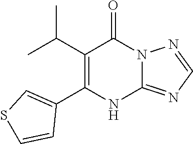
C1(C(C)C)=C(C2=CSC=C2)NC2=NC=NN2C1=O
